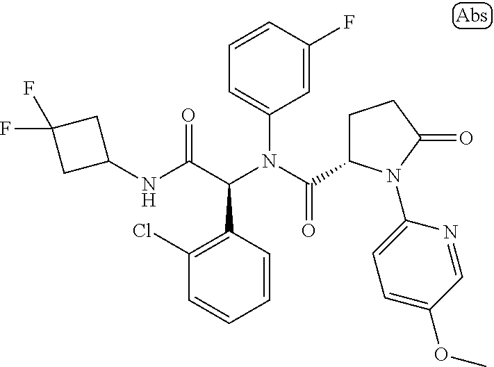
C1=CC(C(C(NC2CC(F)(F)C2)=O)N(C(=O)C2CCC(=O)N2C2=CC=C(OC)C=N2)C2=CC=CC(F)=C2)=C(Cl)C=C1
